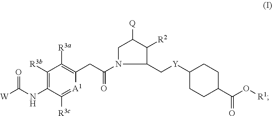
C1([R3b])=C(NC([W])=O)C([R3c])=[A1]C(CC(N2C(C[Y]C3CCC(C(O[R1])=O)CC3)C([R2])C([Q])C2)=O)=C1[R3a]
